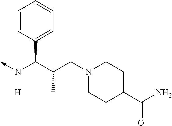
C(N(->C)[H])(C1=CC=CC=C1)C(CN1CCC(C(N)=O)CC1)C
